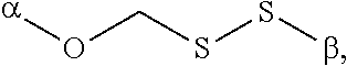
O(CSSb)[a]
